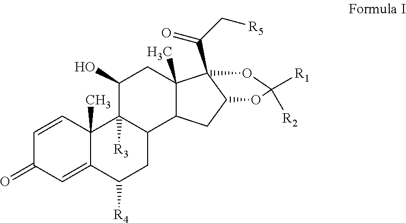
C1=CC2(C)C(=CC1=O)C([R4])CC1C2([R3])C(O)CC2(C)C1CC1C2(C(C[R5])=O)OC([R1])([R2])O1
